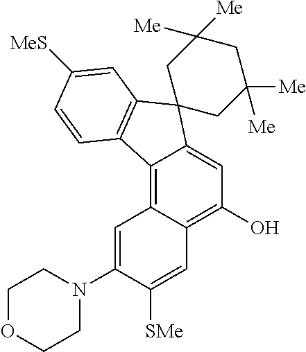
C12=C3C(=C(O)C=C1C1(C4=C2C=CC([MeS])=C4)CC([Me])([Me])CC([Me])([Me])C1)C=C([SMe])C(N1CCOCC1)=C3
